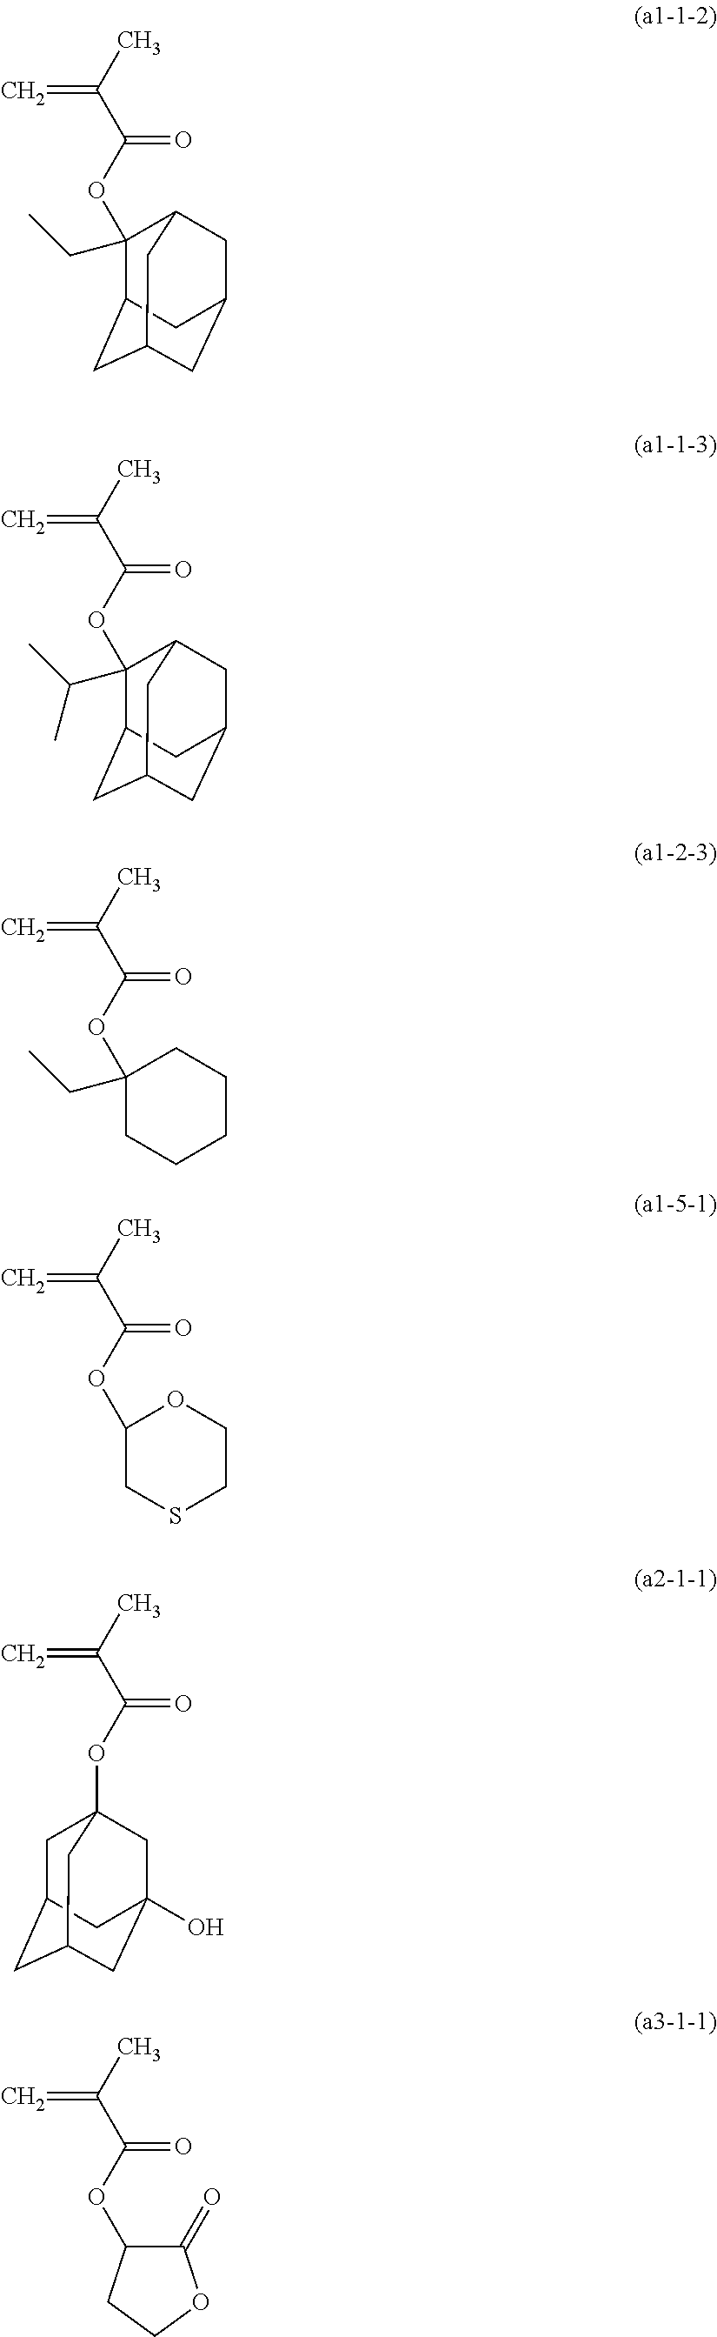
C1(OC(C(C)=C)=O)(CC)C2CC3CC(CC1C3)C2.C1(OC(C(C)=C)=O)(C(C)C)C2CC3CC(CC1C3)C2.C1(OC(C(C)=C)=O)(CC)CCCCC1.C1(OC(C(C)=C)=O)CSCCO1.O(C(C(C)=C)=O)C12CC3CC(CC(O)(C1)C3)C2.O(C(C(C)=C)=O)C1C(=O)OCC1
